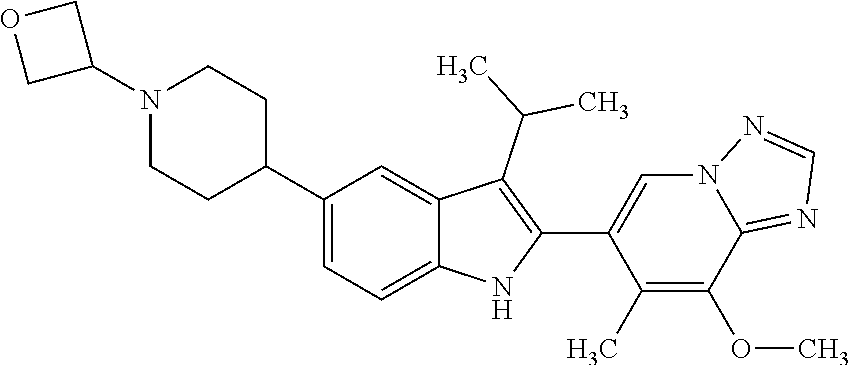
C1(C2CCN(C3COC3)CC2)=CC=C2C(=C1)C(C(C)C)=C(C1=CN3C(=NC=N3)C(OC)=C1C)N2
